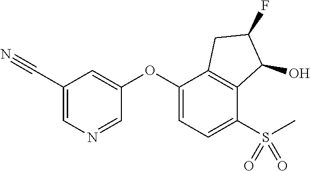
C1(C#N)=CN=CC(OC2=CC=C(S(C)(=O)=O)C3=C2CC(F)C3O)=C1
